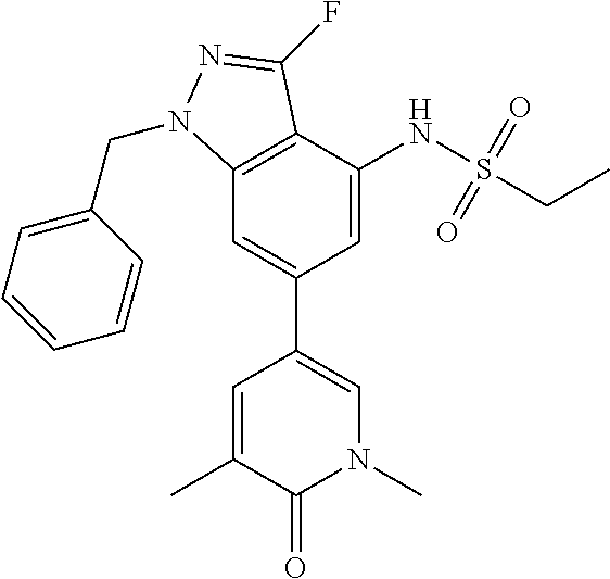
C1=C(C)C(=O)N(C)C=C1C1=CC2=C(C(NS(CC)(=O)=O)=C1)C(F)=NN2CC1=CC=CC=C1
